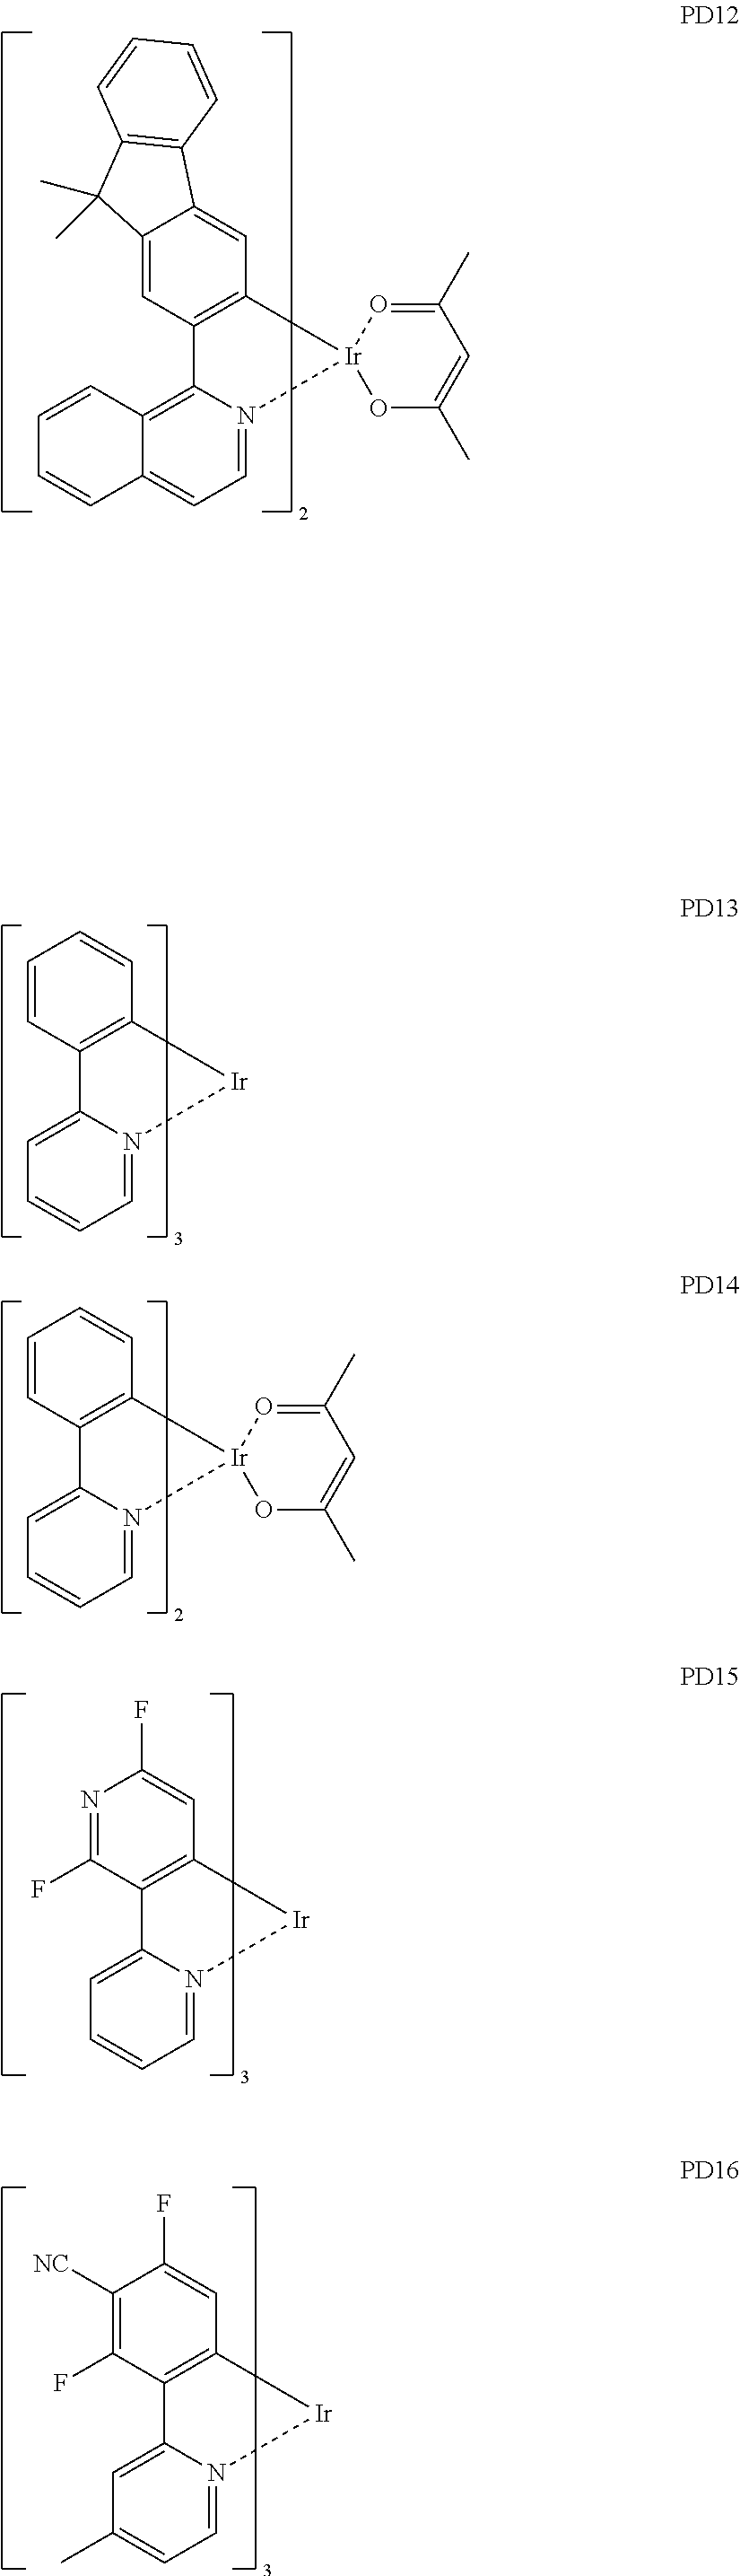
C1=CC=CC2=C1[Ir]1(N3=CC=CC=C23)O=C(C)C=C(C)O1.C1=C(F)N=C(F)C2=C1[Ir]N1=CC=CC=C21.C1=C(F)C([NC])=C(F)C2=C1[Ir]N1=CC=C(C)C=C21.C1=C2C(=CC3=C1[Ir]1(N4=CC=C5C(=C34)C=CC=C5)O=C(C)C=C(C)O1)C(C)(C)C1=C2C=CC=C1.C1=CC=CC2=C1[Ir]N1=CC=CC=C21
